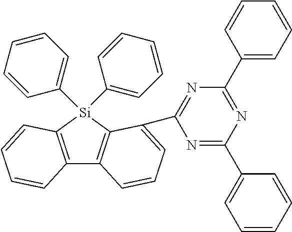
C12=C([Si](C3=CC=CC=C3)(C3=CC=CC=C3)C3=C1C=CC=C3C1=NC(C3=CC=CC=C3)=NC(C3=CC=CC=C3)=N1)C=CC=C2
